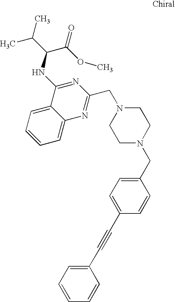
C1=CC=C2C(=C1)C(NC(C(C)C)C(OC)=O)=NC(CN1CCN(CC3=CC=C(C#CC4=CC=CC=C4)C=C3)CC1)=N2
